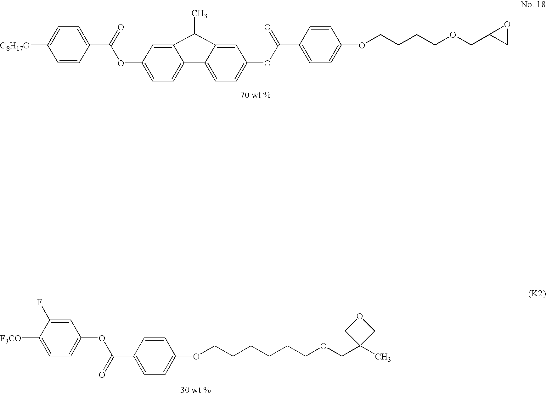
O(C1=CC=C2C(=C1)C(C)C1=CC(OC(C3=CC=C(OCCCCOCC4CO4)C=C3)=O)=CC=C21)C(C1=CC=C([C8H17O])C=C1)=O.C1=C(F)C([F3CO])=CC=C1OC(C1=CC=C(OCCCCCCOCC2(C)COC2)C=C1)=O
